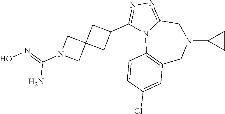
C1(C2CC3(C2)CN(C(=NO)N)C3)=NN=C2N1C1=C(CN(C3CC3)C2)C=C(Cl)C=C1
